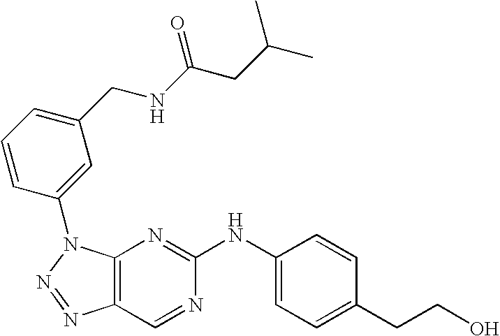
C12=C(N(C3=CC(CNC(CC(C)C)=O)=CC=C3)N=N1)N=C(NC1=CC=C(CCO)C=C1)N=C2
